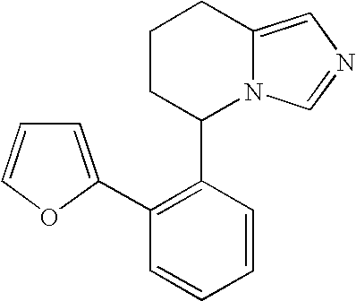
C1CC(C2=C(C3=CC=CO3)C=CC=C2)N2C(=CN=C2)C1
